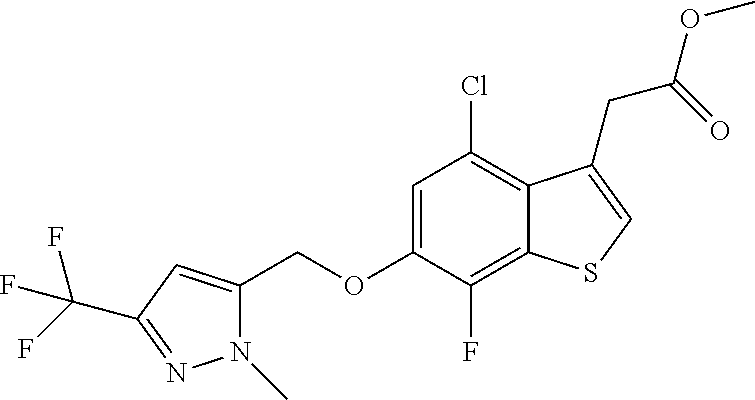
C(OC1=CC(Cl)=C2C(=C1F)SC=C2CC(OC)=O)C1=CC(C(F)(F)F)=NN1C
